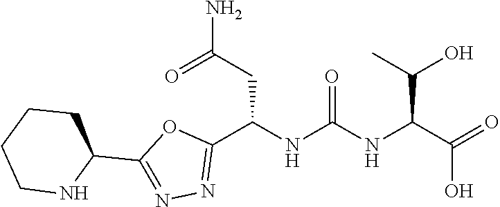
C1(C2=NN=C(C(NC(NC(C(=O)O)C(O)C)=O)CC(N)=O)O2)CCCCN1
